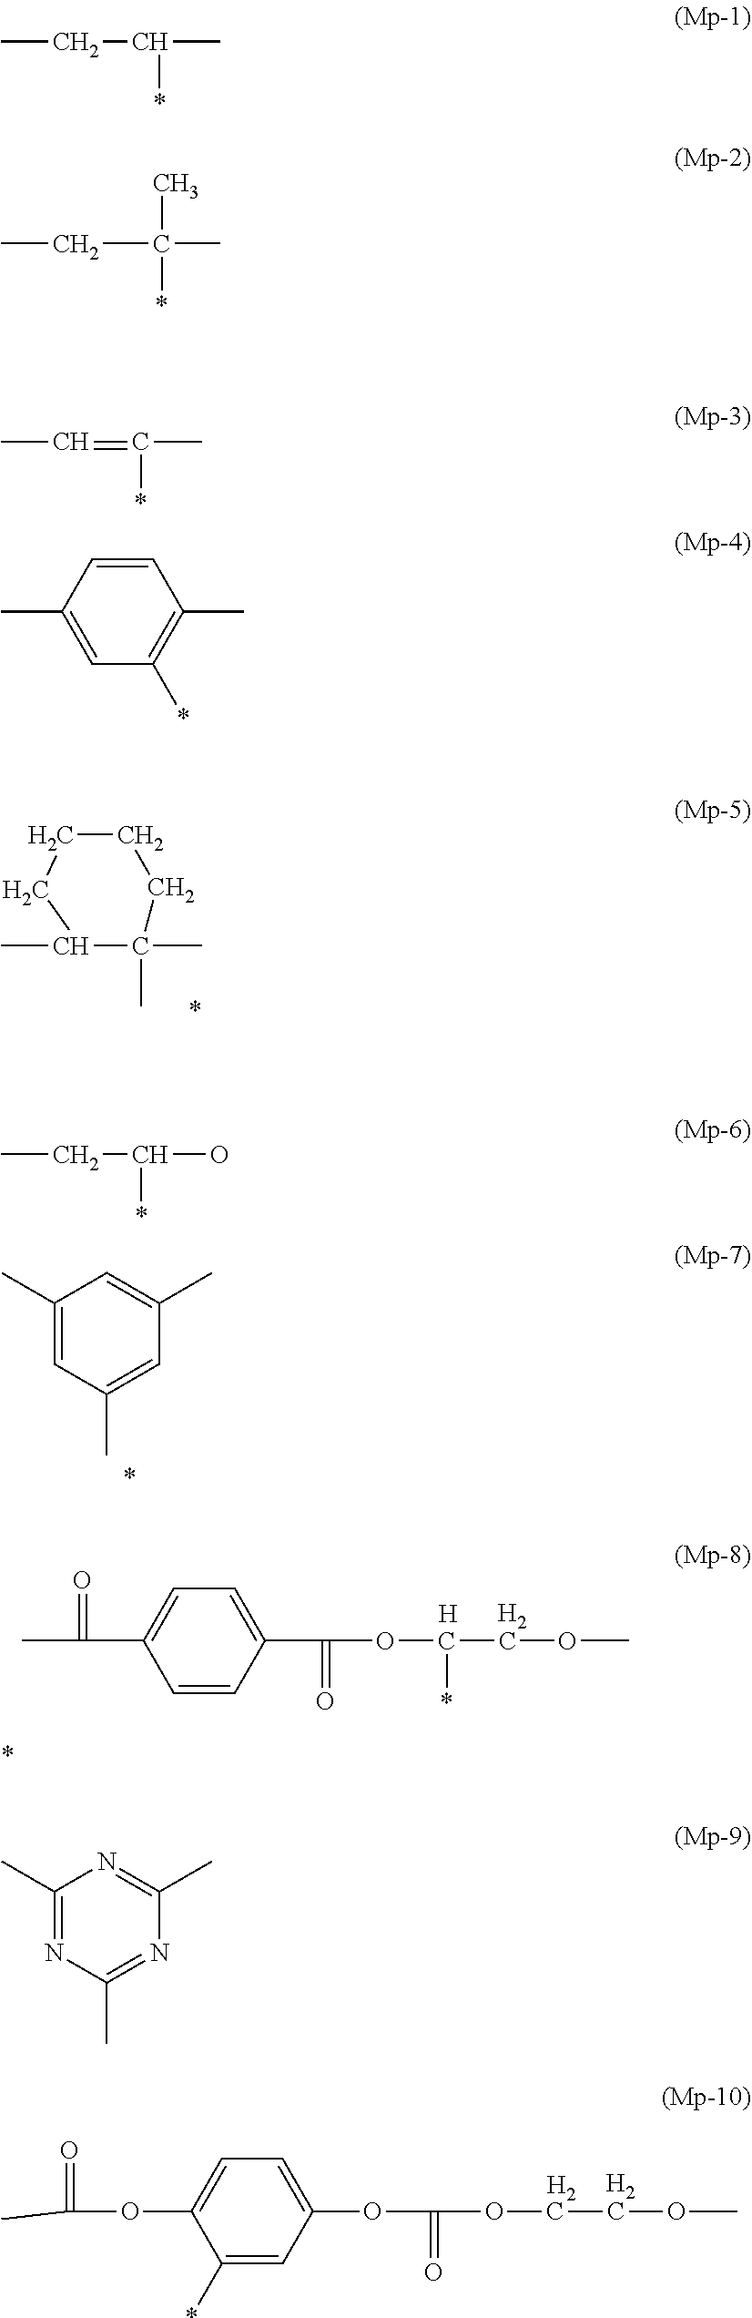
C1CCC(C)(C)C(C)C1.C1(C)=CC(C)=CC(C)=C1.C1(C)=NC(C)=NC(C)=N1.C1=CC(C(OC(COC)*)=O)=CC=C1C(C)=O.[H].[H2].C1(*)=CC(OC(OCCOC)=O)=CC=C1OC(=O)C.[H2].[H2].CCC(C)*.CCC(C)(*)C.CC=C(C)*.C1(C)=CC(*)=C(C)C=C1.CCC(O)*
